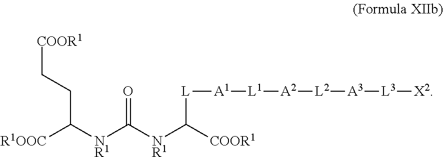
O=C([NR1]C([COOR1])[L][A1][L1][A2][L2][A3][L3][X2])[NR1]C([R1OOC])CC[COOR1]
